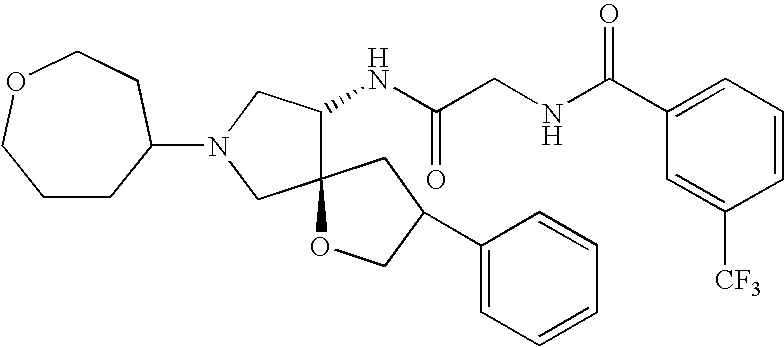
N(CC(NC1C2(CN(C3CCCOCC3)C1)OCC(C1=CC=CC=C1)C2)=O)C(C1=CC=CC([CF3])=C1)=O
